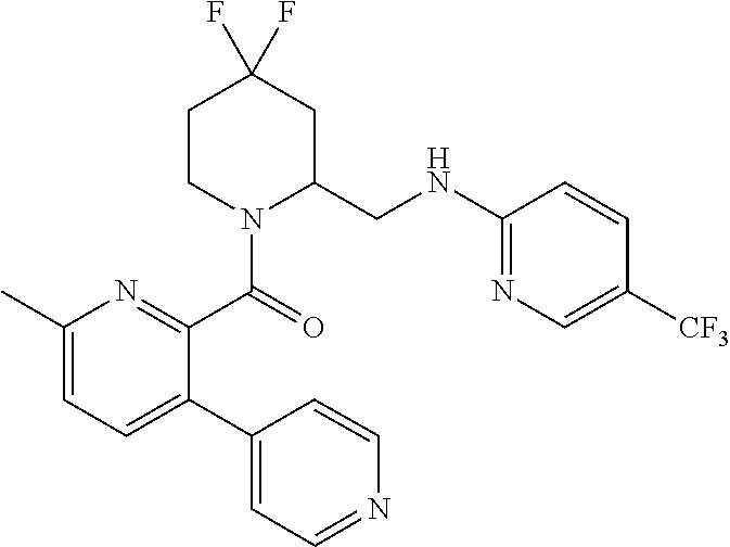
C1CN(C(=O)C2=NC(C)=CC=C2C2=CC=NC=C2)C(CNC2=NC=C([CF3])C=C2)CC1(F)F
